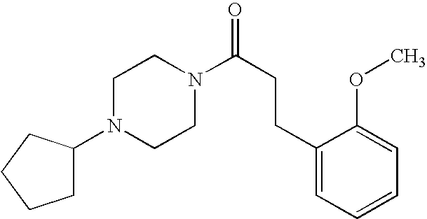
C1(N2CCN(C(CCC3=CC=CC=C3OC)=O)CC2)CCCC1
